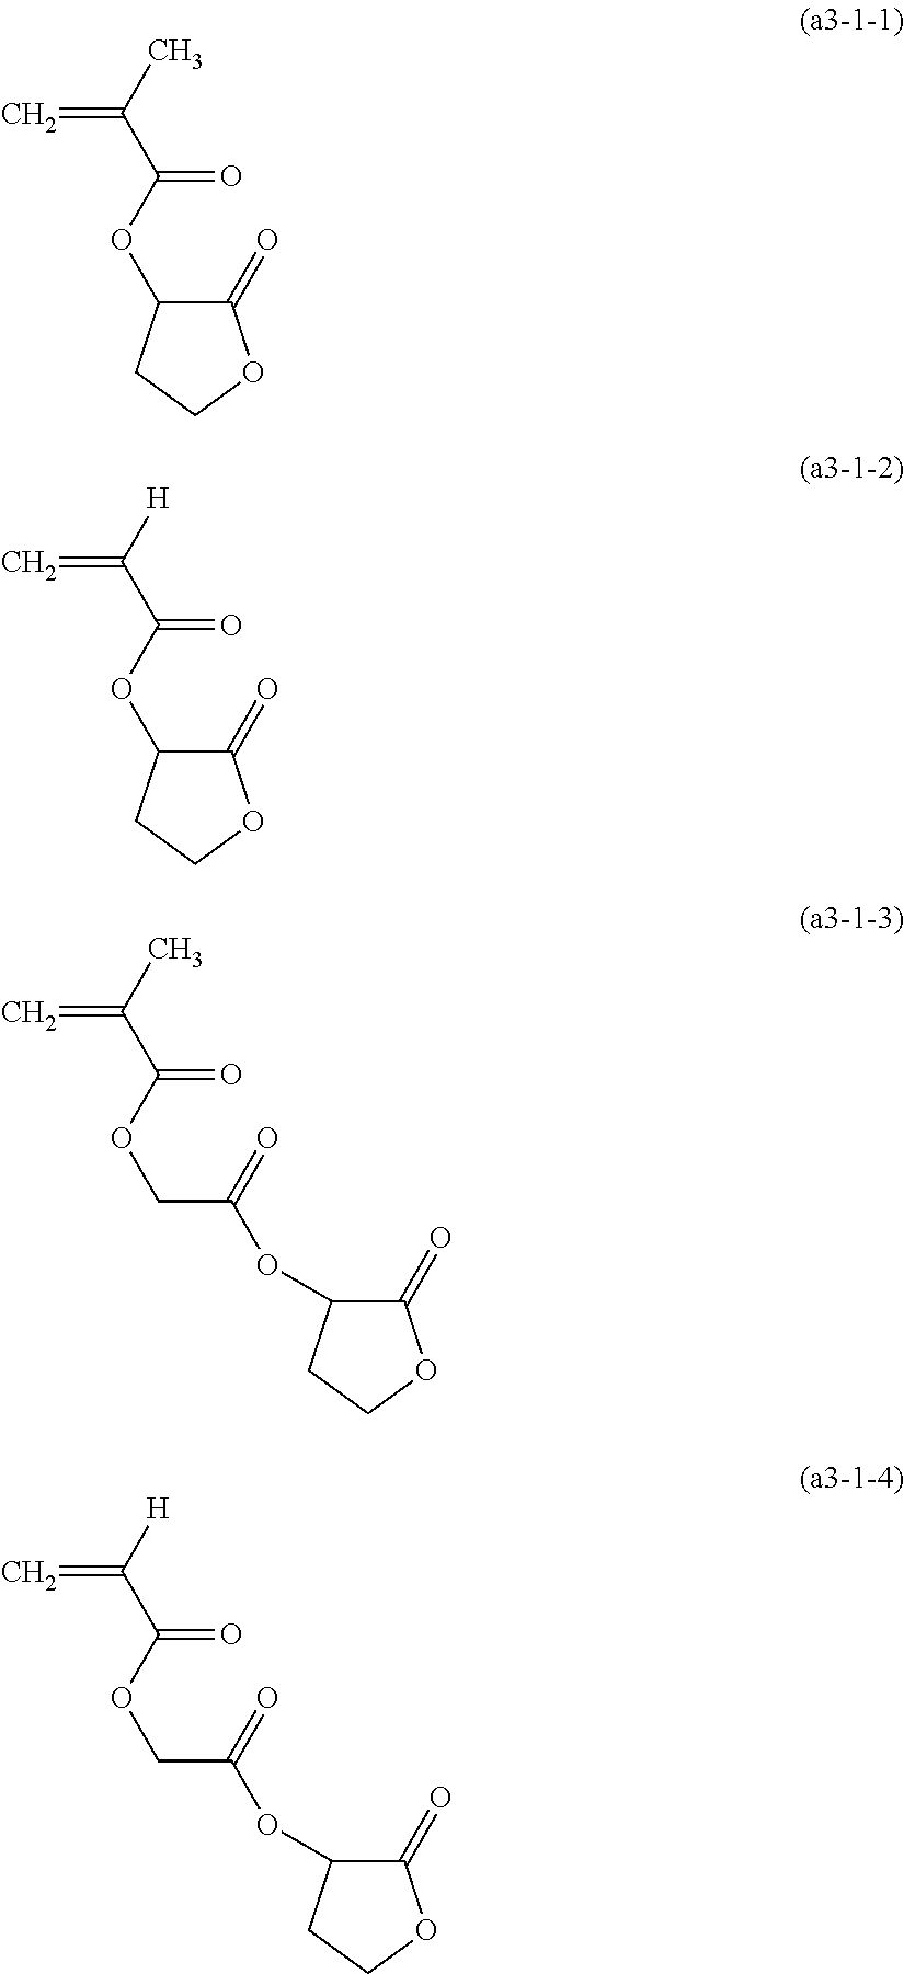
C1(=O)C(OC(=O)C(=C)C)CCO1.C1(=O)C(OC(=O)C(=C)[H])CCO1.C(COC(=O)C(=C)C)(OC1C(=O)OCC1)=O.C(COC(=O)C(=C)[H])(OC1C(=O)OCC1)=O
